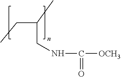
C(C(C)CNC([OCH3])=O)C
